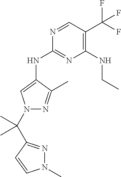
C1(NC2=CN(C(C)(C)C3=NN(C)C=C3)N=C2C)=NC(NCC)=C(C(F)(F)F)C=N1
